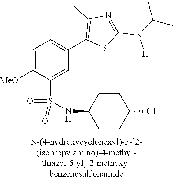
C1=C([MeO])C(S(NC2CCC(O)CC2)(=O)=O)=CC(C2=C(C)N=C(N([H])C(C)C)S2)=C1
